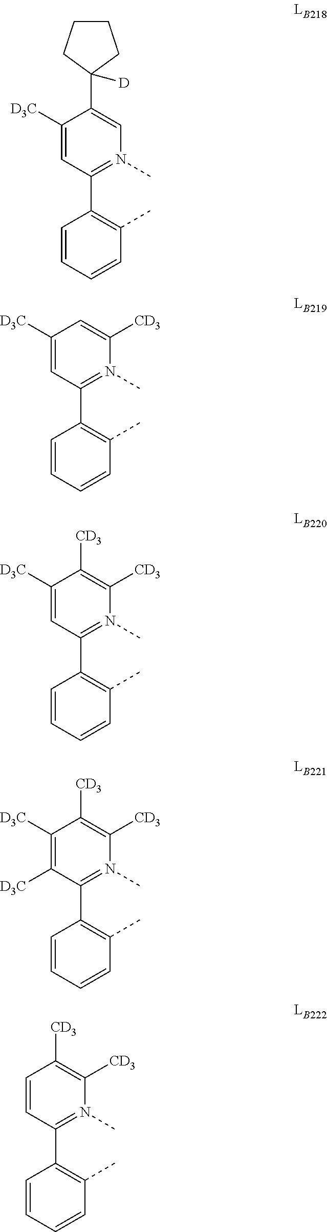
C1=CC=CC(C)=C1C1=N(C)C=C(C2([D])CCCC2)C([D3C])=C1.C1=CC=CC(C)=C1C1=N(C)C([CD3])=CC([D3C])=C1.C1=CC=CC(C)=C1C1=N(C)C([CD3])=C([CD3])C([D3C])=C1.C1=CC=CC(C)=C1C1=N(C)C([CD3])=C([CD3])C([D3C])=C1[D3C].C1=CC=CC(C)=C1C1=N(C)C([CD3])=C([CD3])C=C1
